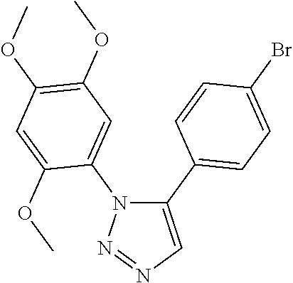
C1(C2=CC=C(Br)C=C2)=CN=NN1C1=CC(OC)=C(OC)C=C1OC
